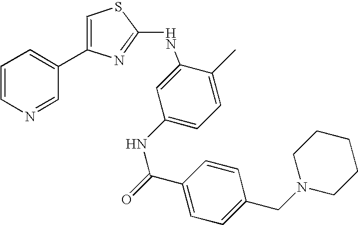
C1=CN=CC(C2=CSC(NC3=CC(NC(C4=CC=C(CN5CCCCC5)C=C4)=O)=CC=C3C)=N2)=C1
